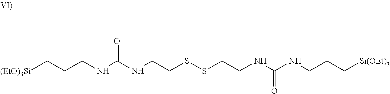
[(EtO)3Si]CCCNC(NCCSSCCNC(NCCC[Si(OEt)3])=O)=O
